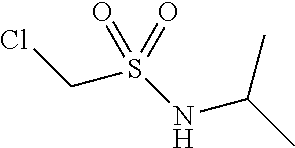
ClCS(NC(C)C)(=O)=O
